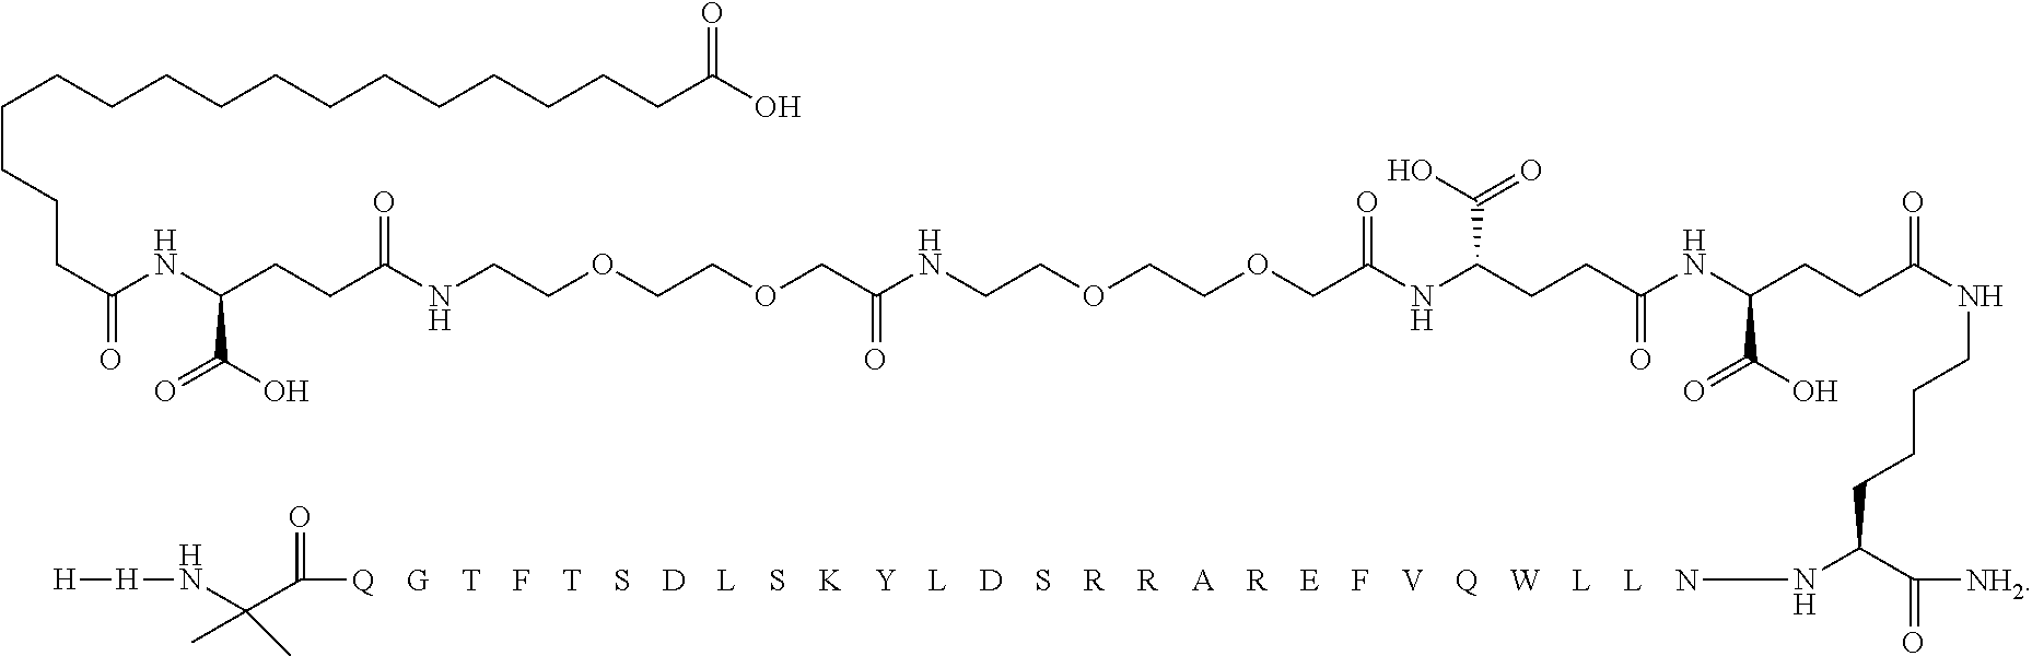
N(C(CCC(NCCOCCOCC(NCCOCCOCC(NC(CCC(NC(CCC(NCCCCC(C(=O)[NH2])N[Q    G    T    F    T    S    D    L    S    K    Y    L    D    S    R    R    A    R    E    F    V    Q    W    L    L    N]C(C(N[H][H])(C)C)=O)=O)C(O)=O)=O)C(O)=O)=O)=O)=O)C(O)=O)C(CCCCCCCCCCCCCCCCC(O)=O)=O
